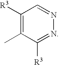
C1([R3])=C(C)C([R3])=NN=C1
